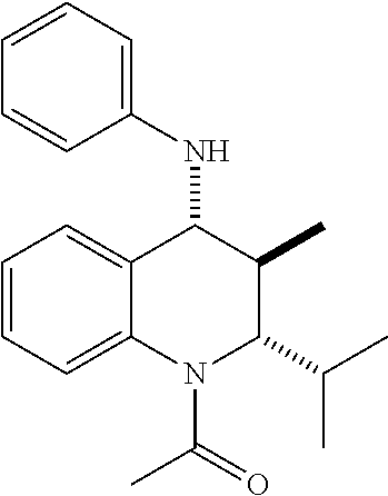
C1=CC=C2C(=C1)C(NC1=CC=CC=C1)C(C)C(C(C)C)N2C(=O)C
